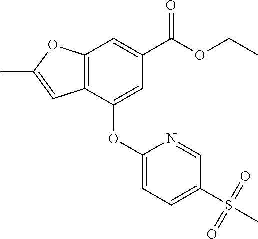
C1(OC2=CC(C(OCC)=O)=CC3=C2C=C(C)O3)=CC=C(S(=O)(=O)C)C=N1
